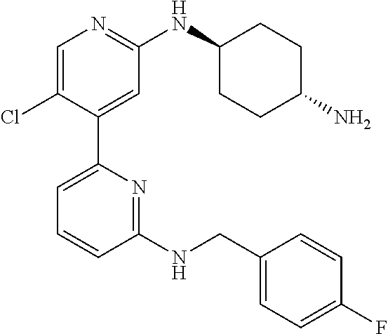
C1=C(Cl)C(C2=CC=CC(NCC3=CC=C(F)C=C3)=N2)=CC(NC2CCC(N)CC2)=N1
